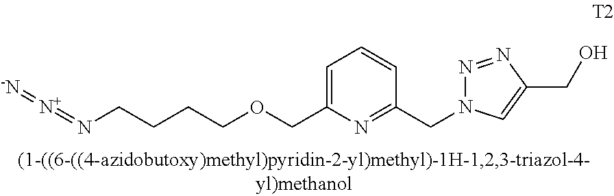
N(CCCCOCC1=CC=CC(CN2N=NC(CO)=C2)=N1)=[N+]=[-N]
